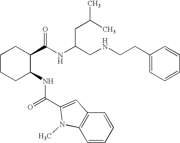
C1CCC(NC(C2=CC3=C(N2C)C=CC=C3)=O)C(C(NC(CNCCC2=CC=CC=C2)CC(C)C)=O)C1
